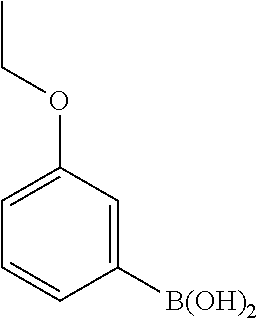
C1([B(OH)2])=CC(OCC)=CC=C1
